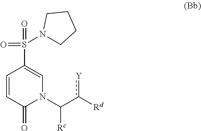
[Rd]c(C(N1C(=O)C=CC(S(N2CCCC2)(=O)=O)=C1)[Rc])[Y]
